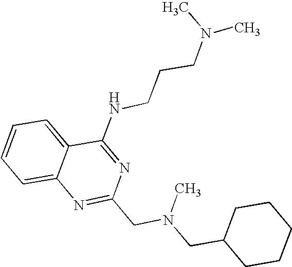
C1=CC=C2C(=C1)N=C(CN(CC1CCCCC1)C)N=C2NCCCN(C)C
